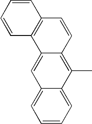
C1=CC=C2C(=C1)C=C1C(=C2C)C=CC2=C1C=CC=C2
